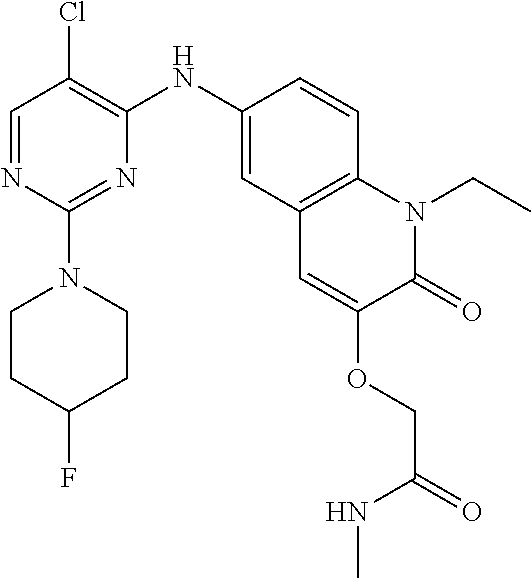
C1=NC(N2CCC(F)CC2)=NC(NC2=CC3=C(C=C2)N(CC)C(=O)C(OCC(NC)=O)=C3)=C1Cl
